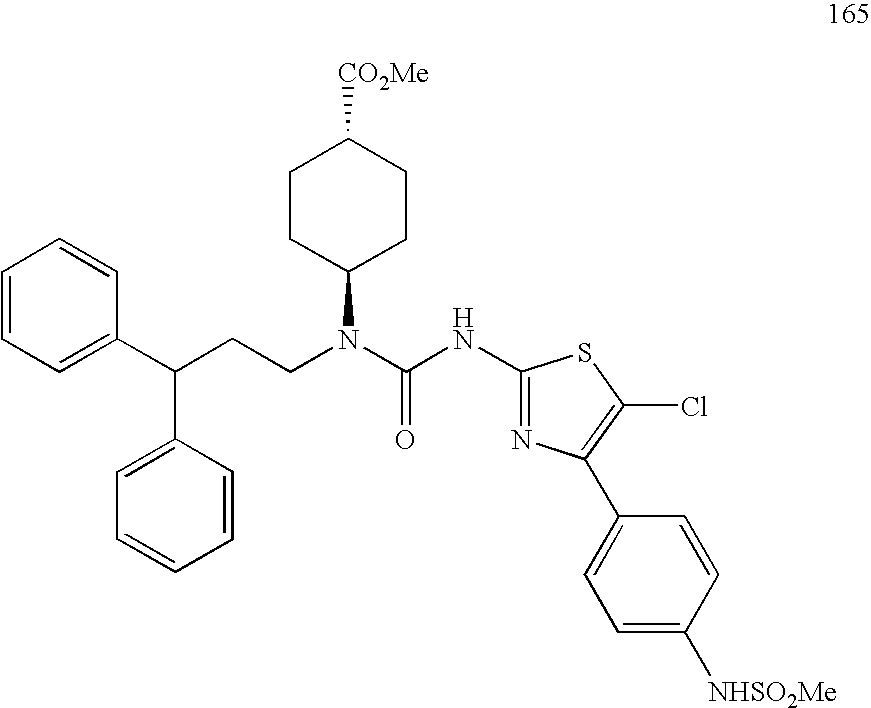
C1=CC=C(C(C2=CC=CC=C2)CCN(C(NC2=NC(C3=CC=C([NHSO2Me])C=C3)=C(Cl)S2)=O)C2CCC([CO2Me])CC2)C=C1
